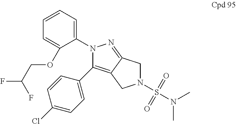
C12=C(C3=CC=C(Cl)C=C3)N(C3=CC=CC=C3OCC(F)F)N=C1CN(S(=O)(=O)N(C)C)C2
